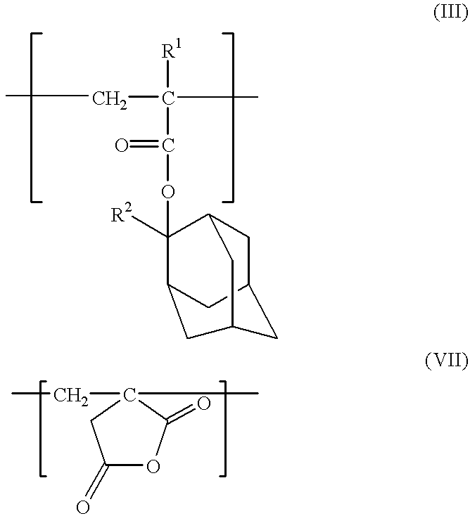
C1(OC(C([R1])(CC)C)=O)([R2])C2CC3CC1CC(C2)C3.C1(=O)OC(=O)C(CC)(C)C1
